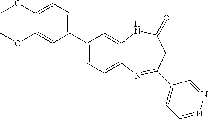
C1(C2=CC=C(OC)C(OC)=C2)=CC=C2C(=C1)NC(=O)CC(C1=CC=NN=C1)=N2
